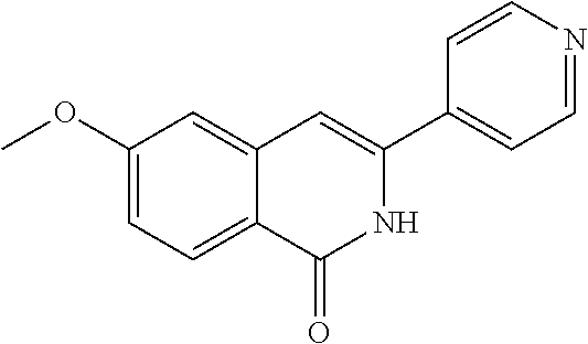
C1(OC)=CC=C2C(=C1)C=C(C1=CC=NC=C1)NC2=O
